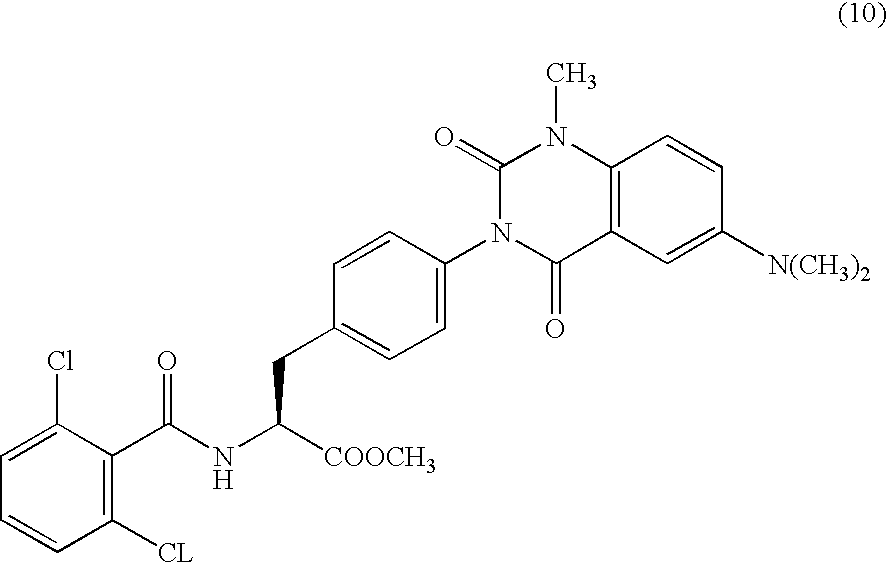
C1([CL])=C(C(NC([COOCH3])CC2=CC=C(N3C(=O)C4=C(N(C)C3=O)C=CC([N(CH3)2])=C4)C=C2)=O)C(Cl)=CC=C1
